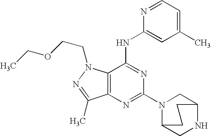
C12=C(N=C(N3CC4NCC3CC4)N=C1NC1=CC(C)=CC=N1)C(C)=NN2CCOCC
